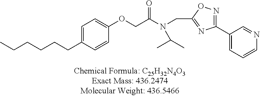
C1=C(CCCCCC)C=CC(OCC(=O)N(CC2=NC(C3=CC=CN=C3)=NO2)C(C)C)=C1
